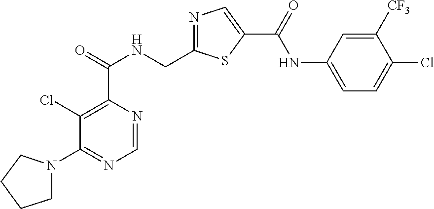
N1=C(CNC(C2=C(Cl)C(N3CCCC3)=NC=N2)=O)SC(C(=O)NC2=CC=C(Cl)C([CF3])=C2)=C1
